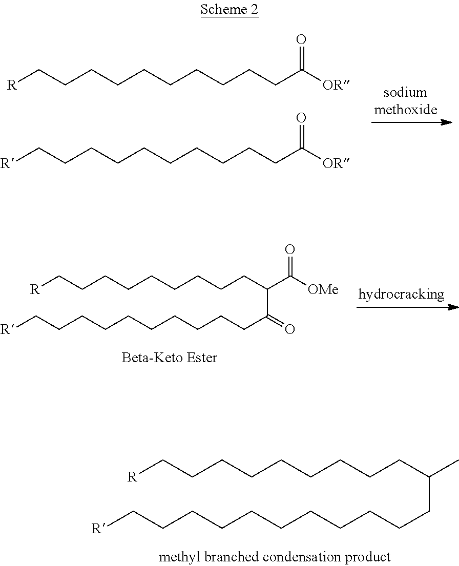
[R]CCCCCCCCCCC([OR])=O.[R]CCCCCCCCCCC([OR])=O.[R]CCCCCCCCCC(C([OMe])=O)C(=O)CCCCCCCCCC[R].[R]CCCCCCCCCC(C)CCCCCCCCCCC[R]
